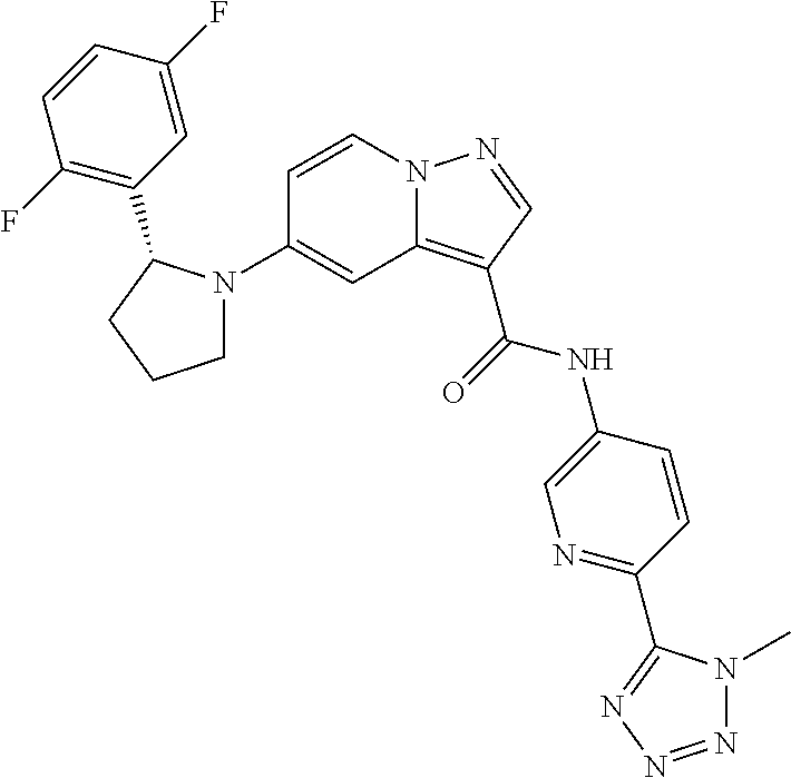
C1=CN2C(=C(C(=O)NC3=CN=C(C4=NN=NN4C)C=C3)C=N2)C=C1N1CCCC1C1=C(F)C=CC(F)=C1
